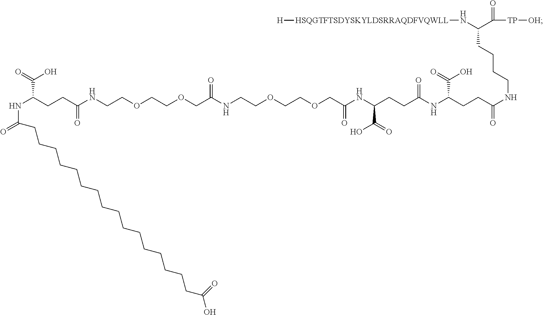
C(OCC(NCCOCCOCC(NC(CCC(NC(CCC(NCCCCC(N[HSQGTFTSDYSKYLDSRRAQDFVQWLL][H])C([TP][OH])=O)=O)C(=O)O)=O)C(=O)O)=O)=O)COCCNC(CCC(NC(=O)CCCCCCCCCCCCCCCCC(O)=O)C(O)=O)=O
